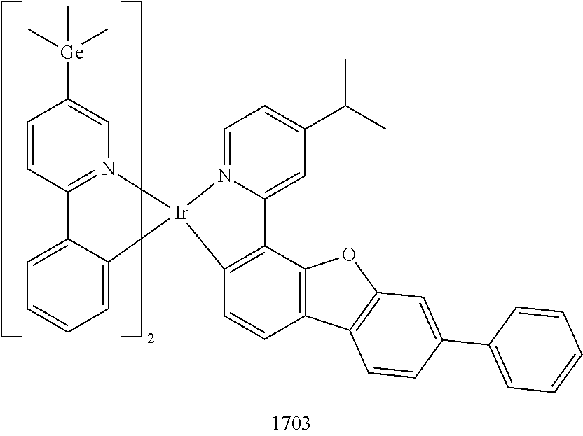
C1(C(C)C)=CC=N2C(=C1)C1=C([Ir]23N2=C(C=CC([Ge](C)(C)C)=C2)C2=CC=CC=C23)C=CC2=C1OC1=C2C=CC(C2=CC=CC=C2)=C1
